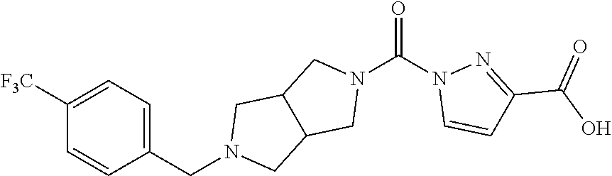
C1([F3C])=CC=C(CN2CC3C(C2)CN(C(N2C=CC(C(O)=O)=N2)=O)C3)C=C1
